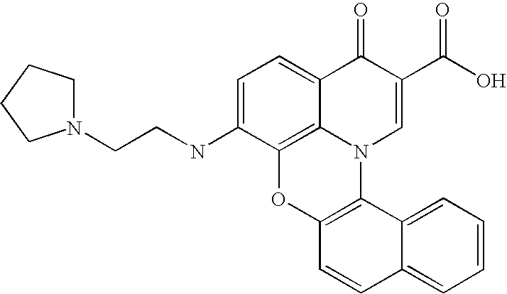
C1=C(NCCN2CCCC2)C2=C3C(=C1)C(=O)C(C(O)=O)=CN3C1=C(O2)C=CC2=CC=CC=C12
